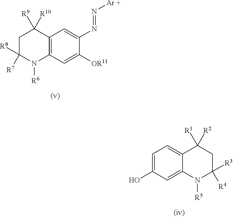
C1C([R7])([R8])N([R6])C2=C(C1([R9])[R10])C=C(N=N[Ar +])C([OR11])=C2.C1=C(O)C=C2C(=C1)C([R1])([R2])CC([R4])([R3])N2[R5]
